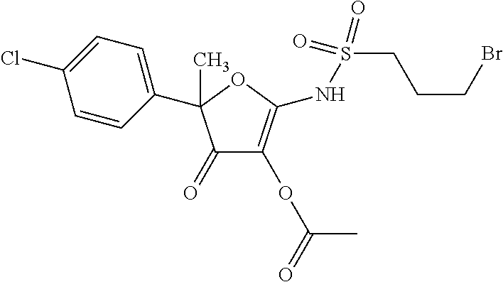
C1(C2(C)C(=O)C(OC(=O)C)=C(NS(CCCBr)(=O)=O)O2)=CC=C(Cl)C=C1
